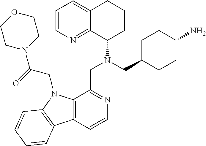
C1=CN=C2C(=C1)CCCC2N(CC1CCC(N)CC1)CC1=NC=CC2=C1N(CC(N1CCOCC1)=O)C1=C2C=CC=C1
